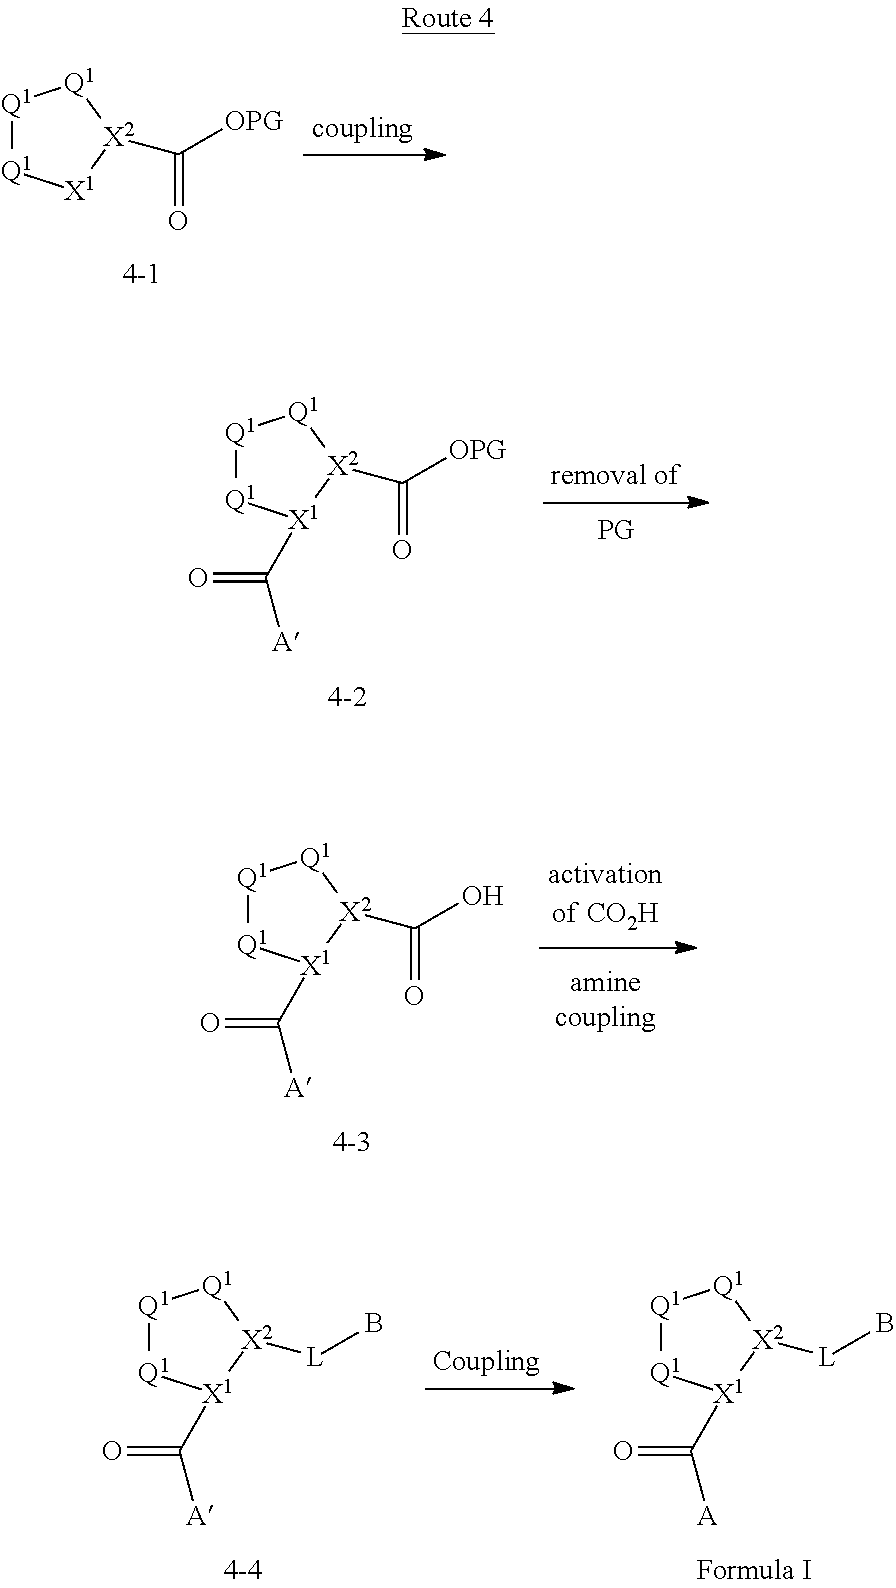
[Q1]1[Q1][X1][X2](C([OPG])=O)[Q1]1.[Q1]1[Q1][X1](C([A])=O)[X2](C([OPG])=O)[Q1]1.[Q1]1[Q1][X1](C([A])=O)[X2](C(O)=O)[Q1]1.[Q1]1[Q1][X1](C([A])=O)[X2]([L]B)[Q1]1.[Q1]1[Q1][X1](C([A])=O)[X2]([L]B)[Q1]1
